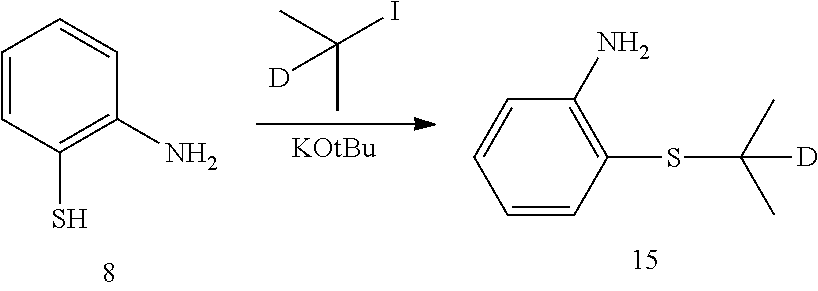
[KOtBu].CC(I)(C)[D].C1=CC(S)=C(N)C=C1.C1=CC(SC(C)(C)[D])=C(N)C=C1
